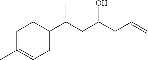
C1C(C)=CCC(C(CC(CC=C)O)C)C1
